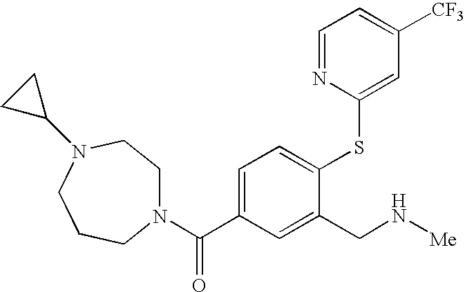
N1(C(=O)C2=CC=C(SC3=CC([CF3])=CC=N3)C(CN[Me])=C2)CCN(C2CC2)CCC1
